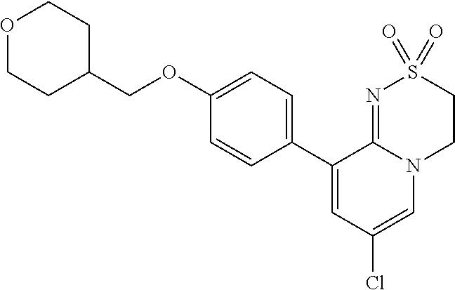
C1(C2=CC=C(OCC3CCOCC3)C=C2)=CC(Cl)=CN2C1=NS(=O)(=O)CC2
